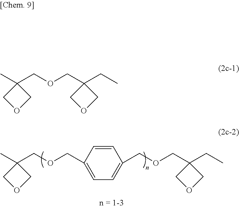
C1(C)(COCC2(CC)COC2)COC1.C1(C)(COCC2=CC=C(COCC3(CC)COC3)C=C2)COC1
